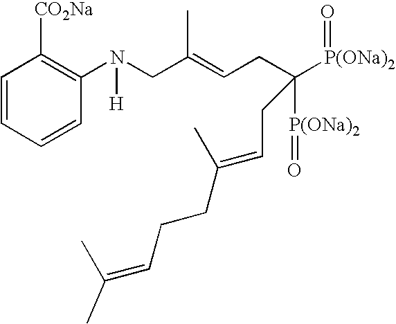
C(C(=CCC([P(ONa)2]=O)([P(ONa)2]=O)CC=C(C)CCC=C(C)C)C)N(C1=C([CO2Na])C=CC=C1)[H]
